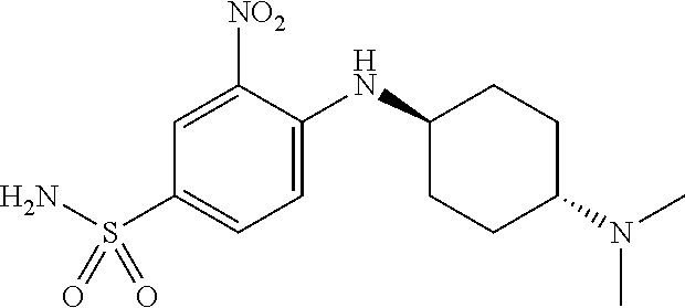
C1([NO2])=CC(S(N)(=O)=O)=CC=C1NC1CCC(N(C)C)CC1
